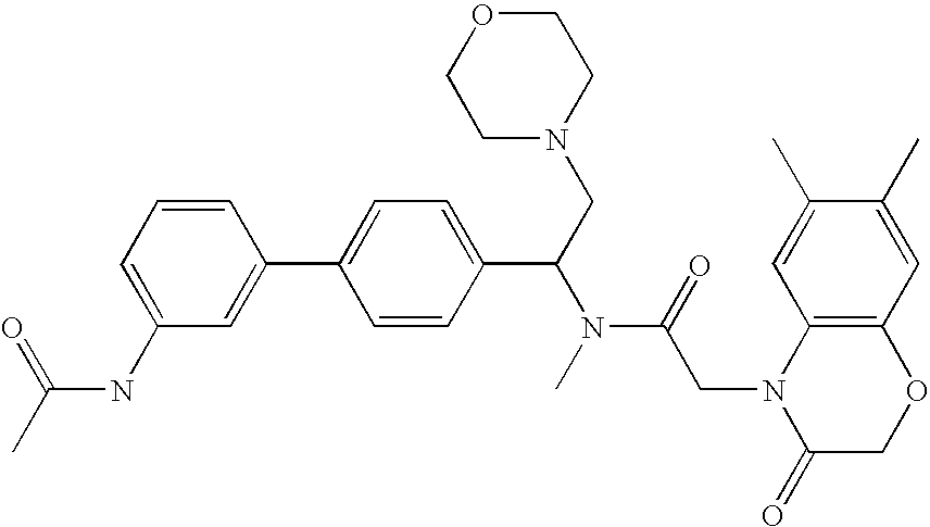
C1=C(NC(C)=O)C=C(C2=CC=C(C(CN3CCOCC3)N(C)C(CN3C(=O)COC4=C3C=C(C)C(C)=C4)=O)C=C2)C=C1
